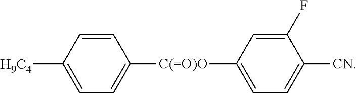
C1([C(=O)O]C2=CC=C([CN])C(F)=C2)=CC=C([H9C4])C=C1
